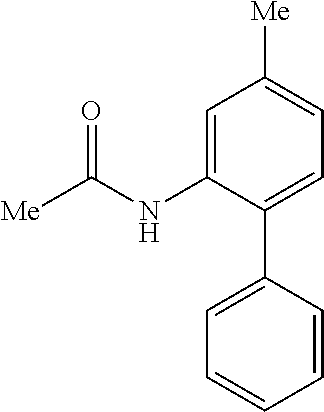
C1=C(NC([Me])=O)C(C2=CC=CC=C2)=CC=C1[Me]
